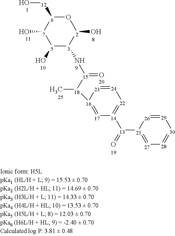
O1[6]([12]O)[7](O)[5](O)[3](N[15](=O)[18](C)[16]2=[17][14]([13](=O)[21]3=[27][28]=[30][29]=[26]3)=[22][24]=[23]2)[2]1O
